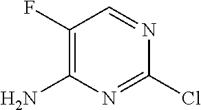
C1(F)=C(N)N=C(Cl)N=C1
